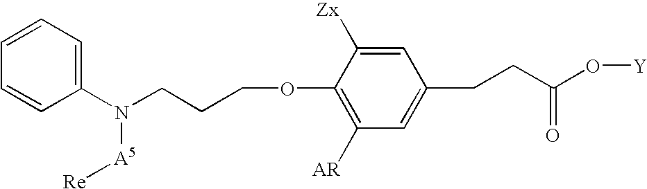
C1(OCCCN(C2=CC=CC=C2)[A5][Re])=C([AR])C=C(CCC(O[Y])=O)C=C1[Zx]
